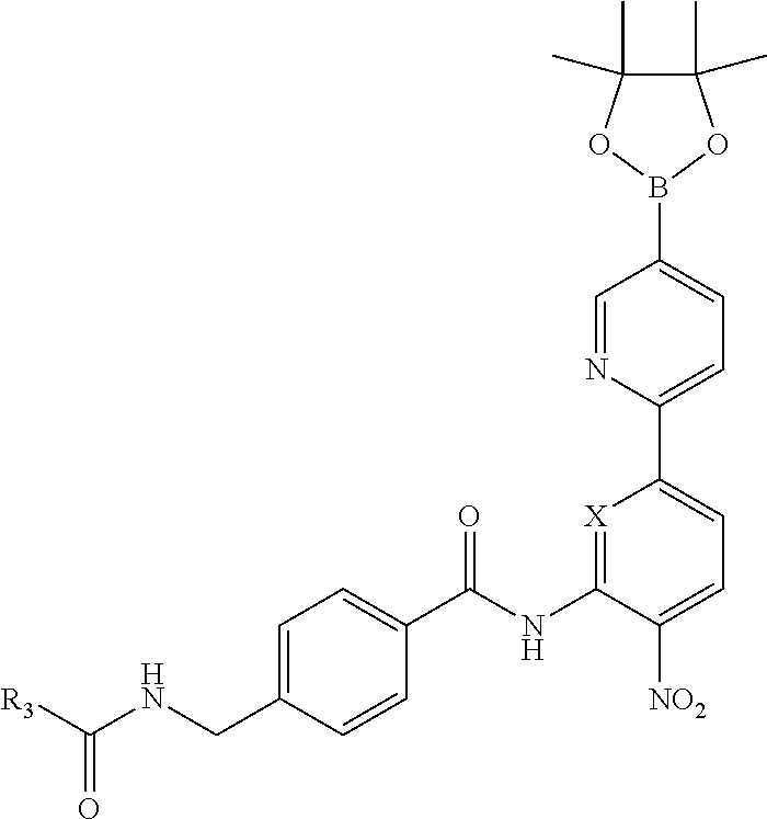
C1=C(CNC([R3])=O)C=CC(C(NC2=[X]C(C3=CC=C(B4OC(C)(C)C(C)(C)O4)C=N3)=CC=C2[NO2])=O)=C1
